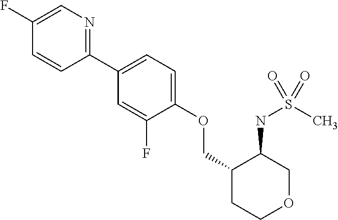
C1(F)=CN=C(C2=CC=C(OCC3CCOCC3NS(C)(=O)=O)C(F)=C2)C=C1
